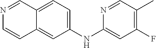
C1(NC2=CC(F)=C(C)C=N2)=CC=C2C(=C1)C=CN=C2
